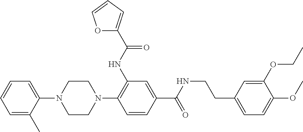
C1=C(C)C(N2CCN(C3=C(NC(=O)C4=CC=CO4)C=C(C(NCCC4=CC=C(OC)C(OCC)=C4)=O)C=C3)CC2)=CC=C1
